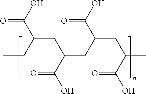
O=C(O)C(CC(CC(C(O)=O)CC(C(O)=O)C)C(=O)O)CC
